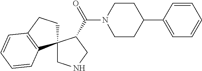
C(C1CNCC12CCC1=C2C=CC=C1)(N1CCC(C2=CC=CC=C2)CC1)=O
